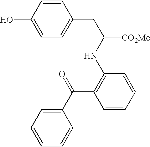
C1=CC(O)=CC=C1CC(NC1=C(C(C2=CC=CC=C2)=O)C=CC=C1)[CO2Me]
